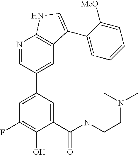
C1(C(N(CCN(C)C)C)=O)=CC(C2=CC3=C(N=C2)NC=C3C2=CC=CC=C2[MeO])=CC(F)=C1O
